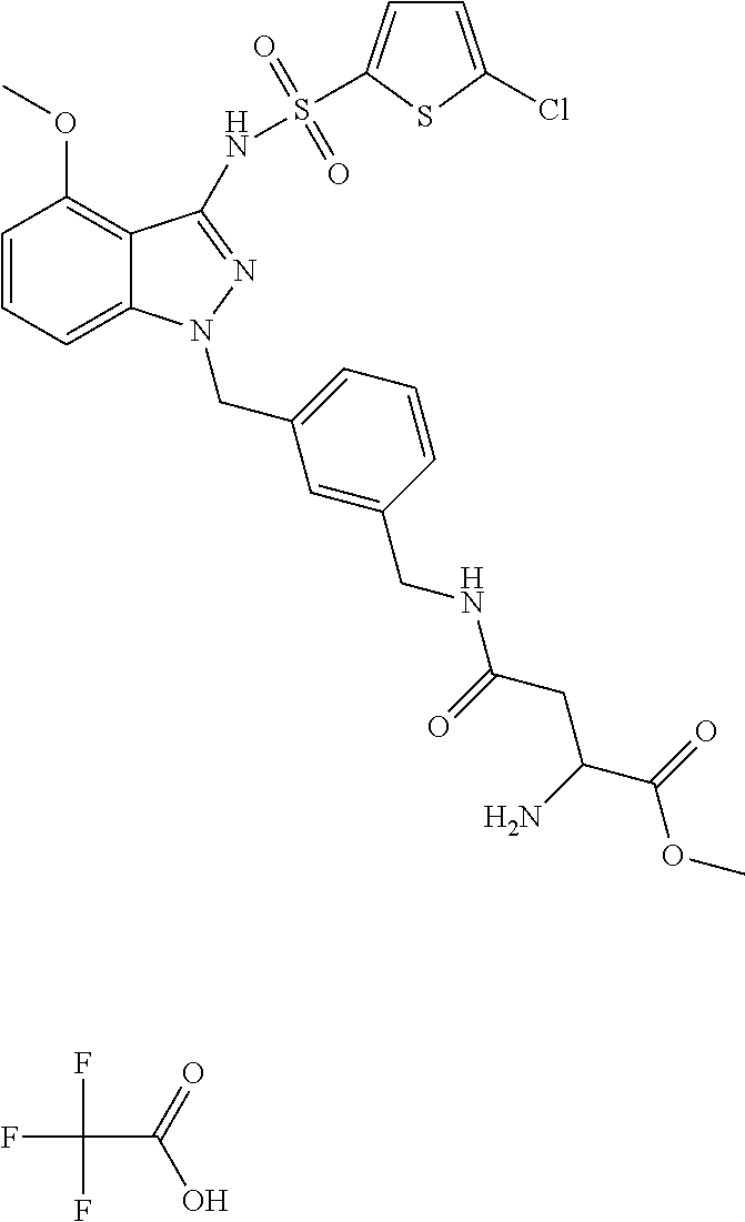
C1=CC=C2C(=C1OC)C(NS(=O)(=O)C1=CC=C(Cl)S1)=NN2CC1=CC=CC(CNC(=O)CC(C(=O)OC)N)=C1.FC(C(=O)O)(F)F
